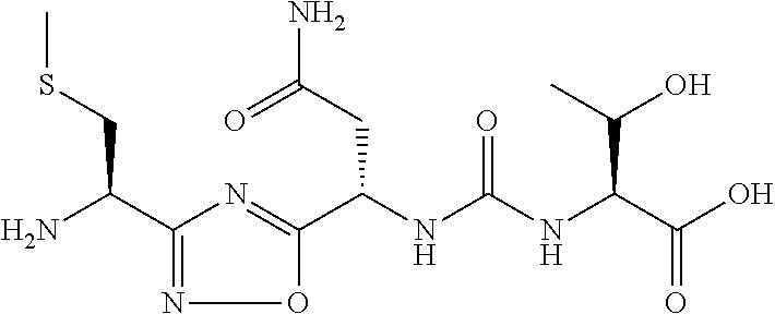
C1(C(N)CSC)=NOC(C(NC(=O)NC(C(O)=O)C(C)O)CC(N)=O)=N1
